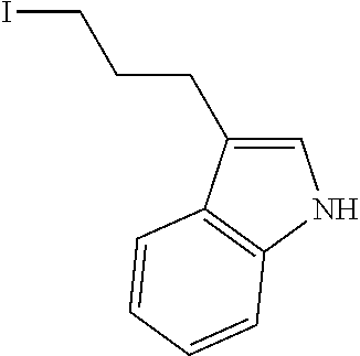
C1=C(CCCI)C2=C(N1)C=CC=C2
